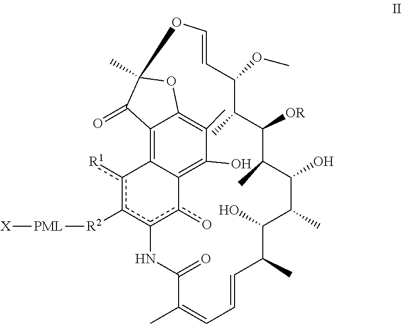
c1([R1])c([R2][PML][X])c2c(o)C3=C(O)C(C)=C4C(=C13)C(=O)C(C)(OC=CC(OC)C(C)C([OR])C(C)C(O)C(C)C(O)C(C)C=CC=C(C)C(=O)N2)O4
